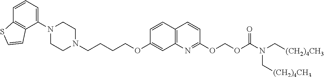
C1N(C2=CC=CC3=C2C=CS3)CCN(CCCCOC2=CC3=C(C=C2)C=CC(OCOC(=O)N(C[(CH2)4CH3])C[(CH2)4CH3])=N3)C1
